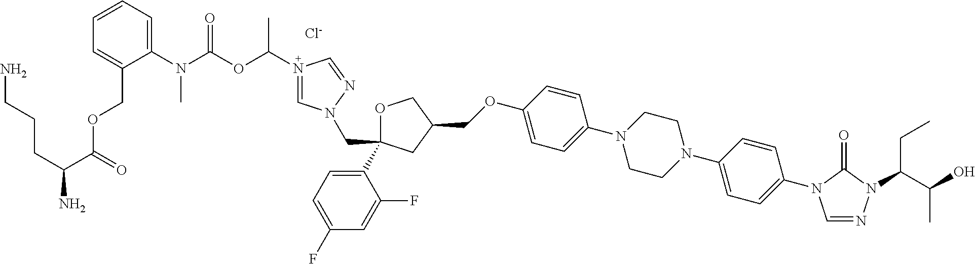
[Cl-].C1(N2C=NN(C(C(O)C)CC)C2=O)=CC=C(N2CCN(C3=CC=C(OCC4COC(C5=CC=C(F)C=C5F)(CN5C=N(C(OC(N(C6=CC=CC=C6COC(C(CCCN)N)=O)C)=O)C)C=N5)C4)C=C3)CC2)C=C1
